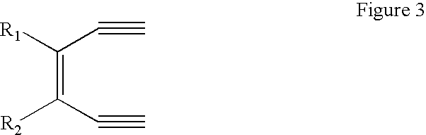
C(=C(C#C)[R2])([R1])C#C
